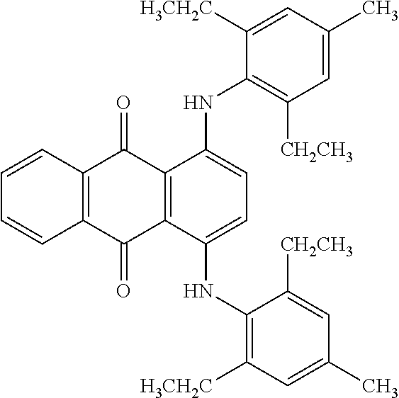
C12=C(C(NC3=C([H3CH2C])C=C(C)C=C3[CH2CH3])=CC=C1NC1=C([CH2CH3])C=C(C)C=C1[H3CH2C])C(=O)C1=C(C2=O)C=CC=C1
